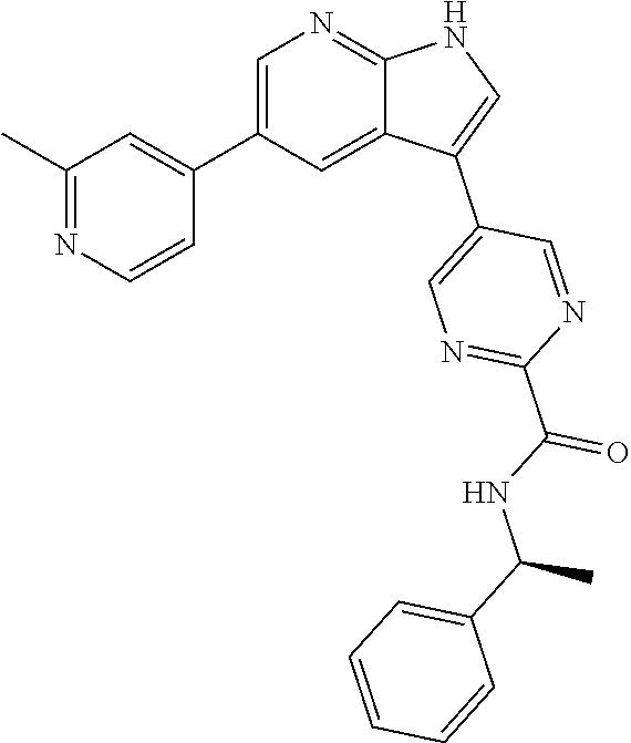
C1=C(C2=CC(C)=NC=C2)C=C2C(=N1)NC=C2C1=CN=C(C(NC(C2=CC=CC=C2)C)=O)N=C1
